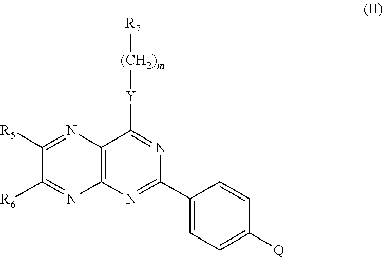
C12=C(N=C(C3=CC=C([Q])C=C3)N=C1[Y][(CH2)m][R7])N=C([R6])C([R5])=N2
